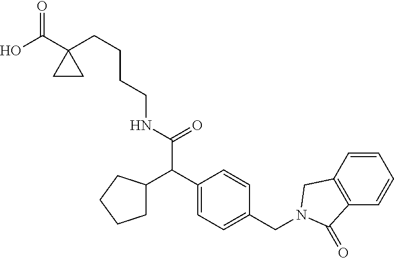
C(C1=CC=C(C(C2CCCC2)C(NCCCCC2(C(O)=O)CC2)=O)C=C1)N1CC2=C(C=CC=C2)C1=O
